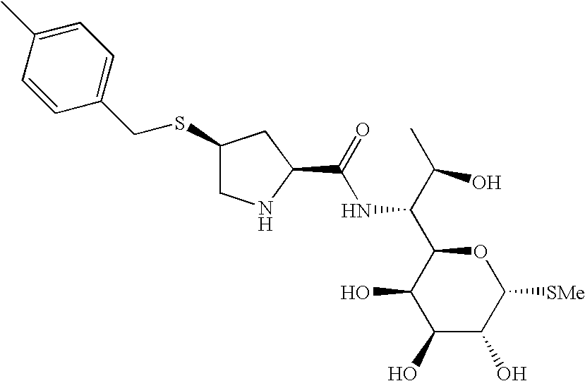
C1(O)C(O)C([SMe])OC(C(C(C)O)NC(C2CC(SCC3=CC=C(C)C=C3)CN2)=O)C1O
